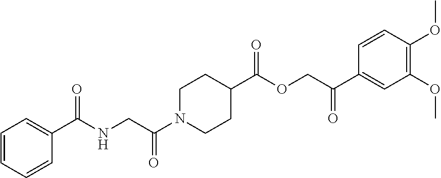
C1=CC=CC(C(NCC(N2CCC(C(OCC(C3=CC(OC)=C(OC)C=C3)=O)=O)CC2)=O)=O)=C1
